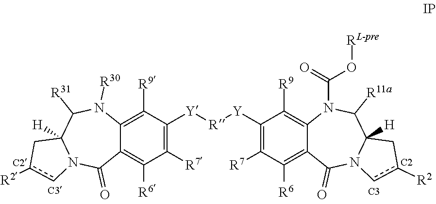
C1([R7])=C([Y][R][Y]C2=C([R7])C([R6])=C3C(=C2[R9])N(C(=O)O[RL-pre])C([R11a])C2([H])N(C3=O)cc([R2])C2)C([R9])=C2C(=C1[R6])C(=O)N1C([H])(C([R31])N2[R30])Cc([R2])c1
